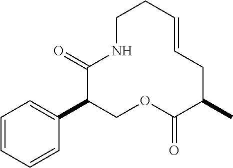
C1(=O)C(C2=CC=CC=C2)COC(=O)C(C)CC=CCCN1
